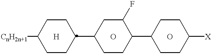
[CnH2n+1]C1CCC(C2CCC(C3CCC([X])CC3)C(F)C2)CC1.[H].O.O
